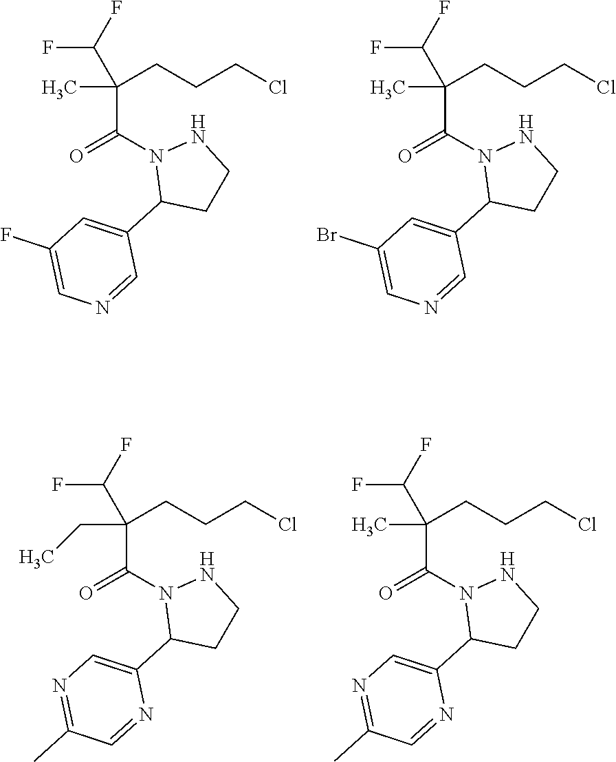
C1=C(F)C=C(C2N(C(=O)C(C)(C(F)F)CCCCl)NCC2)C=N1.C1=NC=C(Br)C=C1C1N(C(=O)C(C)(C(F)F)CCCCl)NCC1.C1(C)=NC=C(C2N(C(=O)C(CC)(C(F)F)CCCCl)NCC2)N=C1.C1(C)=NC=C(C2N(C(=O)C(C)(C(F)F)CCCCl)NCC2)N=C1
